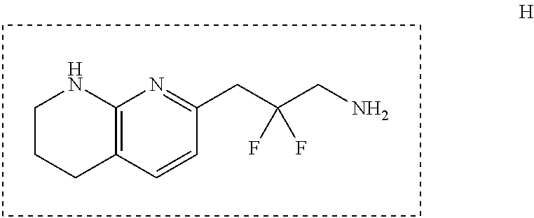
C1=CC2=C(N=C1CC(CN)(F)F)NCCC2
